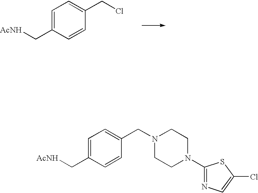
[AcNH]CC1=CC=C(CN2CCN(C3=NC=C(Cl)S3)CC2)C=C1.[AcNH]CC1=CC=C(CCl)C=C1
